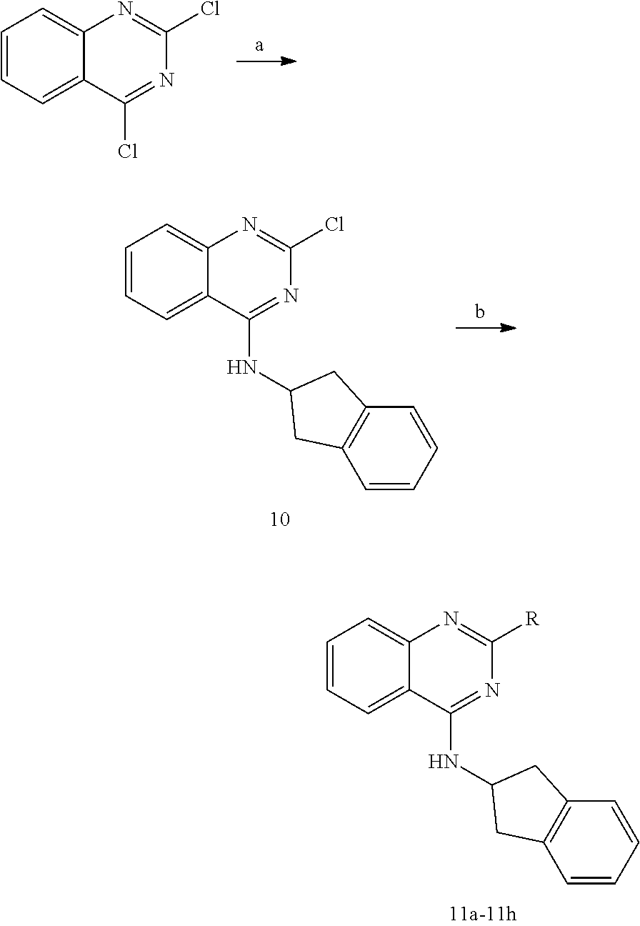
C1=CC=C2C(=C1)N=C(Cl)N=C2Cl.C1=CC=C2C(=C1)N=C(Cl)N=C2NC1CC2=C(C=CC=C2)C1.C1=CC=C2C(=C1)N=C([R])N=C2NC1CC2=C(C=CC=C2)C1
